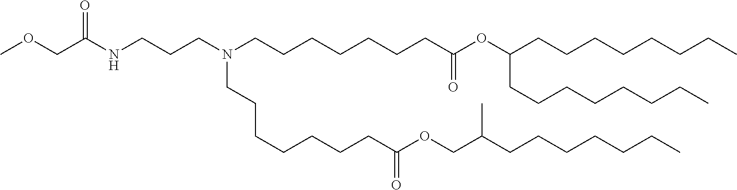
C(CC)CCCCC(COC(CCCCCCCN(CCCCCCCC(=O)OC(CCCCCCCC)CCCCCCCC)CCCNC(COC)=O)=O)C
